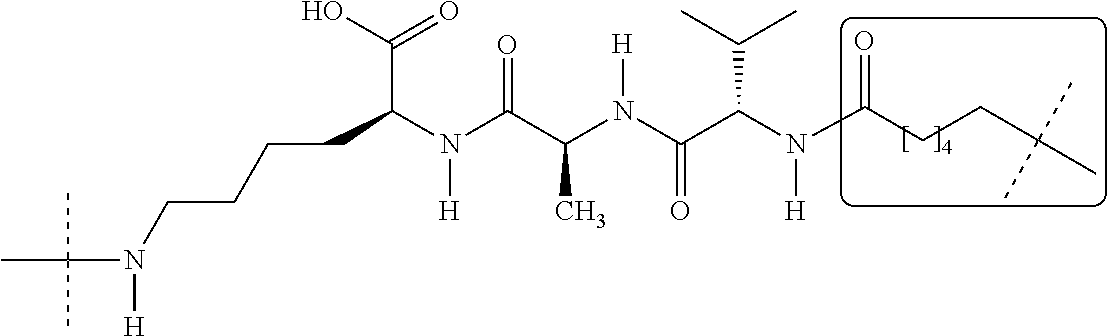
C(C(N(C(C(N(C(C(N(C(CCC(C)(C)C)=O)[H])C(C)C)=O)[H])C)=O)[H])C(O)=O)CCCN(C(C)(C)C)[H]
